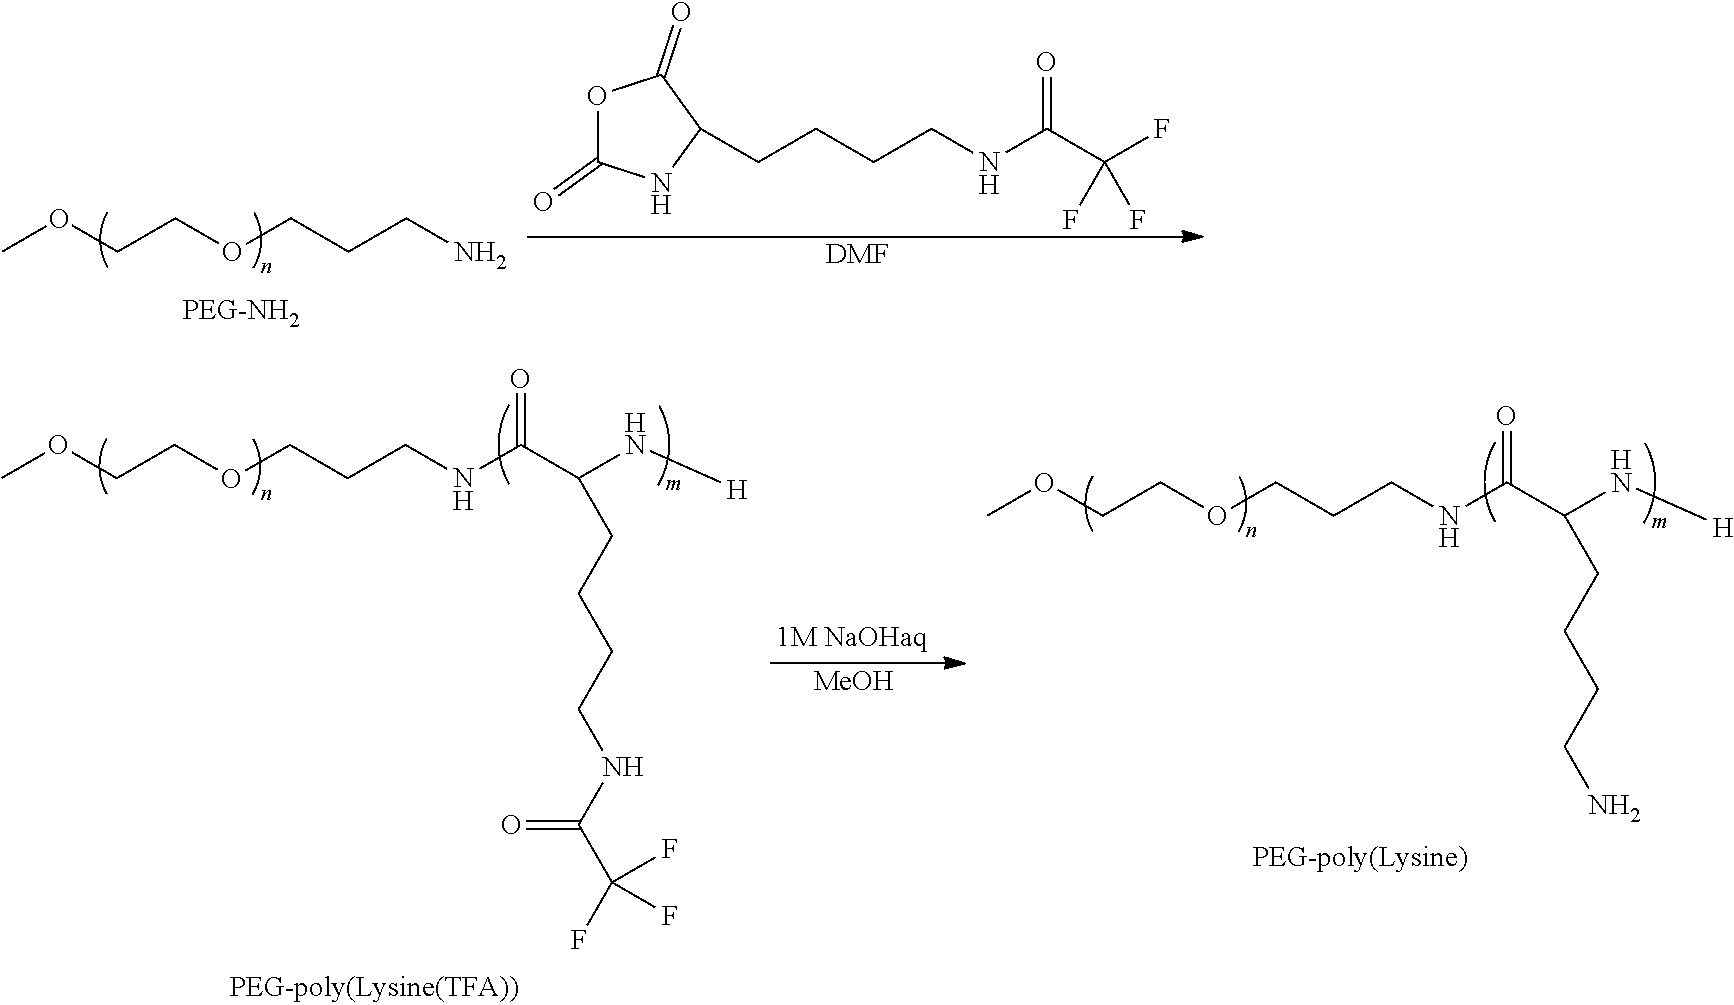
COCCOCCCNC(C(N[H])CCCCNC(C(F)(F)F)=O)=O.[MeOH].COCCOCCCNC(C(N[H])CCCCN)=O.COCCOCCCN.O1C(=O)NC(CCCCNC(C(F)(F)F)=O)C1=O.[DMF]
